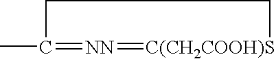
CC1=[NN]=[C(CH2COOH)S]CC1
